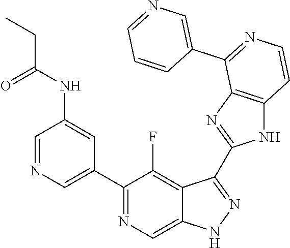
C1=NC=C(C2=NC=C3C(=C2F)C(C2=NC4=C(N2)C=CN=C4C2=CN=CC=C2)=NN3)C=C1NC(CC)=O
